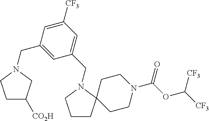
C1CC2(CCN(C(OC([CF3])[CF3])=O)CC2)N(CC2=CC([CF3])=CC(CN3CCC([CO2H])C3)=C2)C1
